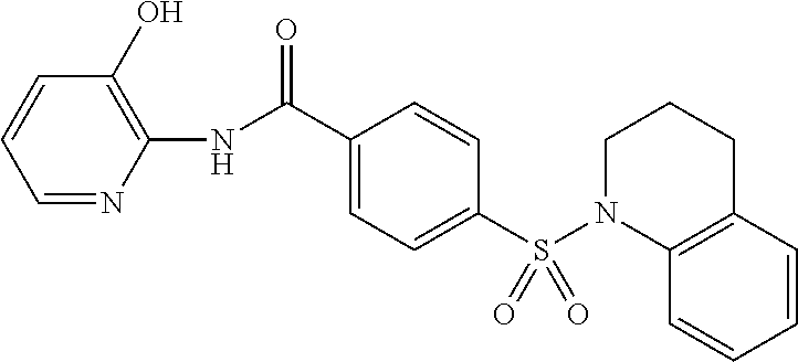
C1(NC(=O)C2=CC=C(S(N3C4=C(CCC3)C=CC=C4)(=O)=O)C=C2)=C(O)C=CC=N1
